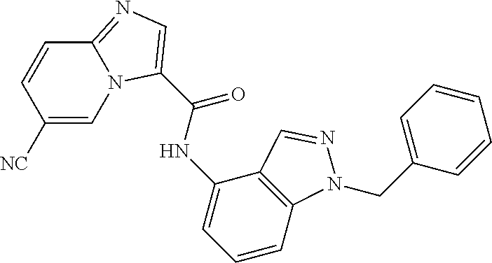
C12=C(C=CC=C1NC(C1=CN=C3N1C=C([NC])C=C3)=O)N(CC1=CC=CC=C1)N=C2
